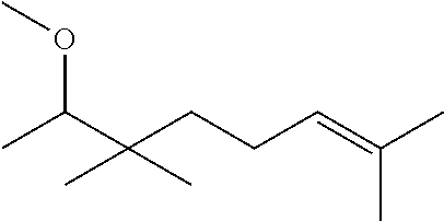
C(C(CCC=C(C)C)(C)C)(C)OC
